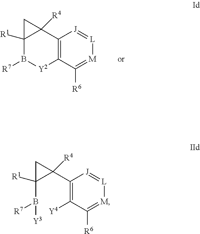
C12=C(C([R6])=[M][L]=[J]1)[Y2]B([R7])C1([R1])C2([R4])C1.C1(C2([R4])C(B([R7])[Y3])([R1])C2)=C([Y4])C([R6])=[M][L]=[J]1
